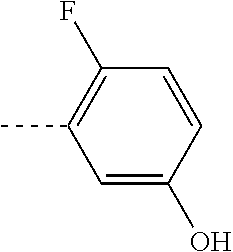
C1=C(O)C=CC(F)=C1C
